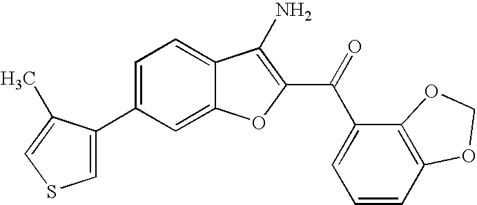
C1(C2=CSC=C2C)=CC=C2C(=C1)OC(C(C1=CC=CC3=C1OCO3)=O)=C2N
